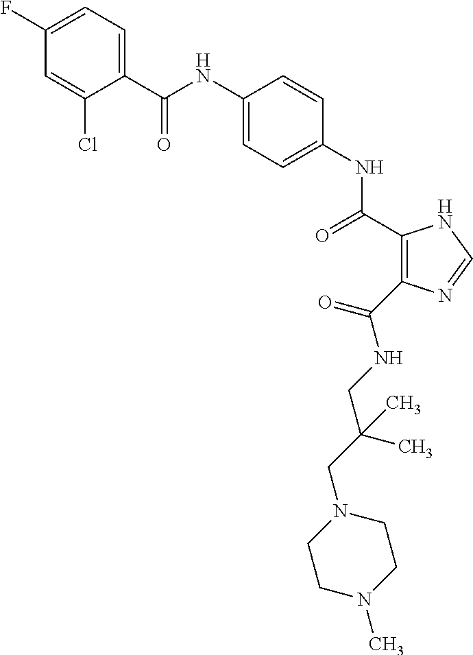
C(NC1=CC=C(NC(=O)C2=C(C(NCC(C)(CN3CCN(C)CC3)C)=O)N=CN2)C=C1)(=O)C1=CC=C(F)C=C1Cl
